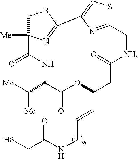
C1C2([Me])N=C(S1)C1=CSC(=N1)C[NH]C(=O)CC(C=CCNC(CS)=O)OC(=O)C(C([Me])[Me])NC2=O
